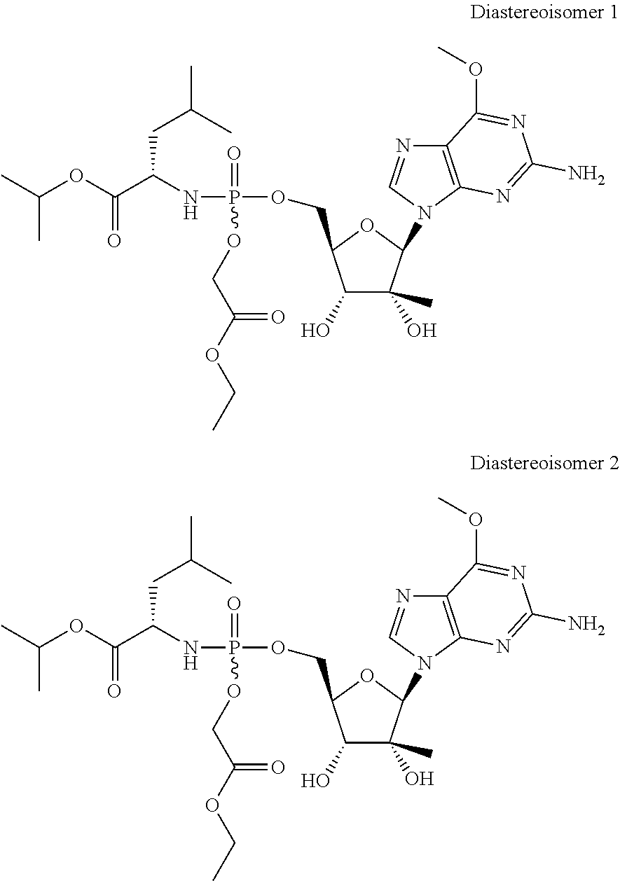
O(C(C(NP(OCC1C(O)C(O)(C)C(N2C=NC3=C2N=C(N)N=C3OC)O1)(=O)OCC(OCC)=O)CC(C)C)=O)C(C)C.O(C(C(NP(OCC1C(O)C(O)(C)C(N2C=NC3=C2N=C(N)N=C3OC)O1)(=O)OCC(OCC)=O)CC(C)C)=O)C(C)C
